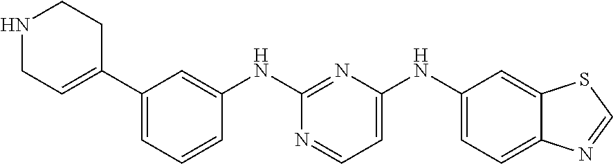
C1(NC2=CC=NC(NC3=CC(C4=CCNCC4)=CC=C3)=N2)=CC=C2C(=C1)SC=N2
